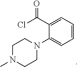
C1=CC=C(C(=O)Cl)C(N2CCN(C)CC2)=C1
